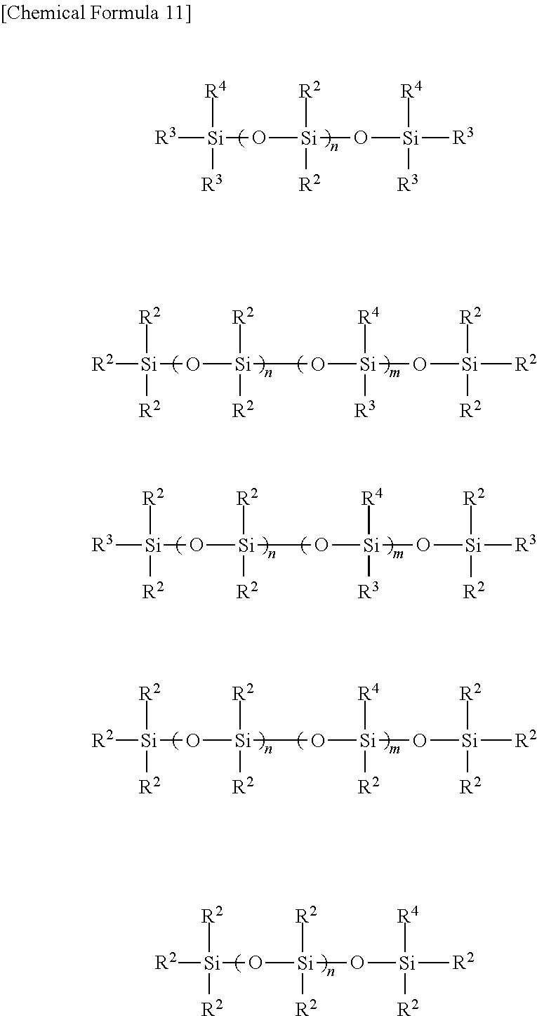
[R3][Si]([R3])([R4])O[Si]([R2])([R2])O[Si]([R4])([R3])[R3].[R2][Si]([R2])(O[Si]([R2])([R2])O[Si]([R4])([R3])O[Si]([R2])([R2])[R2])[R2].[R3][Si]([R2])(O[Si]([R2])([R2])O[Si]([R4])([R3])O[Si]([R3])([R2])[R2])[R2].[R2][Si]([R2])(O[Si]([R2])([R2])O[Si]([R4])([R2])O[Si]([R2])([R2])[R2])[R2].[R2][Si]([R2])([R2])O[Si]([R2])([R2])O[Si]([R4])([R2])[R2]
